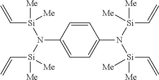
C1=CC(N([Si](C=C)([Me])[Me])[Si](C=C)([Me])[Me])=CC=C1N([Si](C=C)([Me])[Me])[Si](C=C)([Me])[Me]
